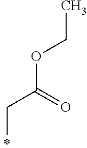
CCOC(CC)=O
